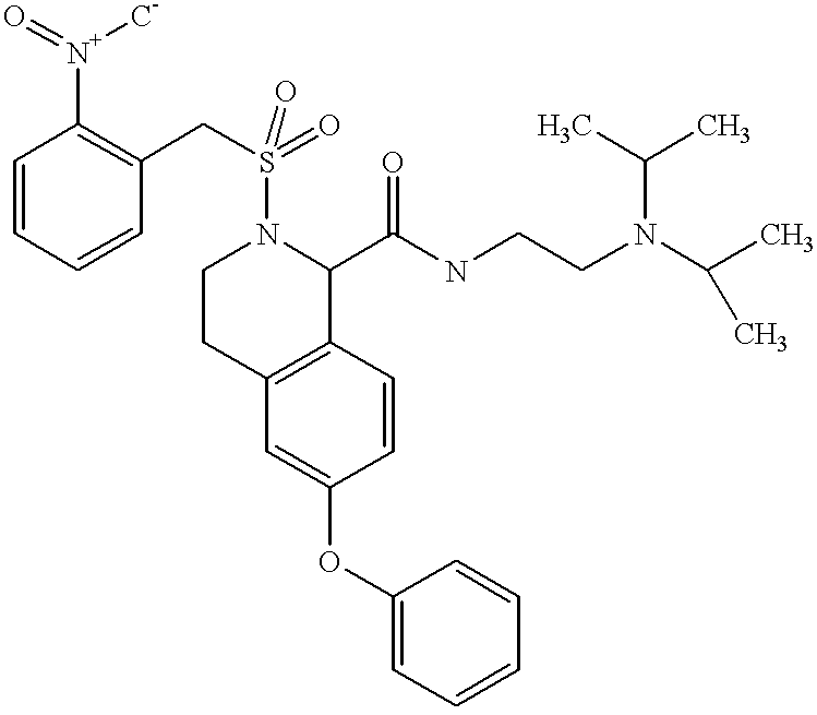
O(C1=CC2=C(C=C1)C(C(NCCN(C(C)C)C(C)C)=O)N(S(=O)(CC1=C([N+](=O)[C-])C=CC=C1)=O)CC2)C1=CC=CC=C1
